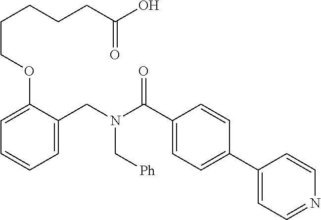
C1=C(CN(C(C2=CC=C(C3=CC=NC=C3)C=C2)=O)C[Ph])C(OCCCCCC(O)=O)=CC=C1
